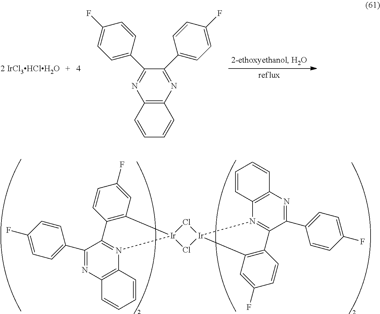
C1(F)=CC=C(C2=NC3=C(N4=C2C2=C(C=C(F)C=C2)[Ir]42Cl[Ir]4(Cl2)N2=C(C(C5=CC=C(F)C=C5)=NC5=C2C=CC=C5)C2=C4C=C(F)C=C2)C=CC=C3)C=C1.N1=C(C2=CC=C(F)C=C2)C(C2=CC=C(F)C=C2)=NC2=C1C=CC=C2
